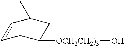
C1=CC2CC([OCH2CH2)3]O)C1C2
